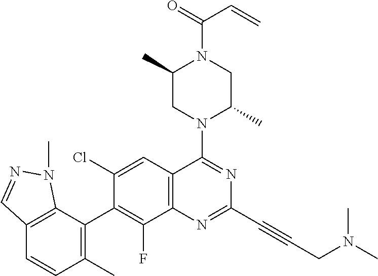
C12=C(C(C3=C(F)C4=C(C=C3Cl)C(N3C(C)CN(C(C=C)=O)C(C)C3)=NC(C#CCN(C)C)=N4)=C(C)C=C1)N(C)N=C2
